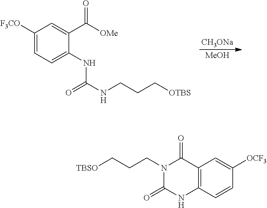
C1([F3CO])=CC=C(NC(NCCC[OTBS])=O)C(C([OMe])=O)=C1.[MeOH].[CH3ONa].C12=C(C=CC([OCF3])=C1)NC(=O)N(CCC[TBSO])C2=O
